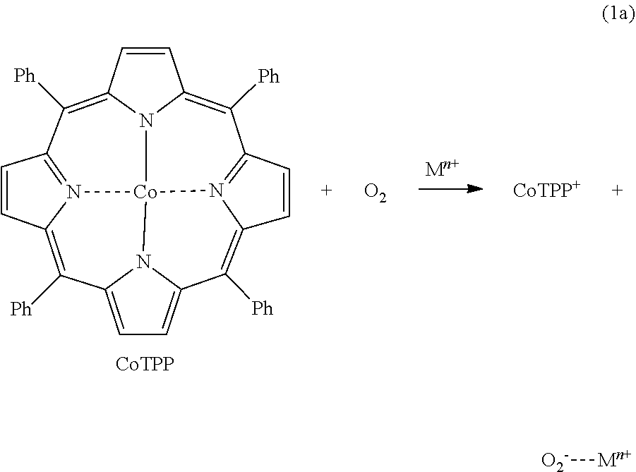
C12=CC=C3N1[Co]14N5=C(C=CC5=C3[Ph])C([Ph])=C3C=CC(=C([Ph])C5=N1C(=C2[Ph])C=C5)N34.[CoTPP].[O2].[CoTPP+].[O2-][Mn+]
